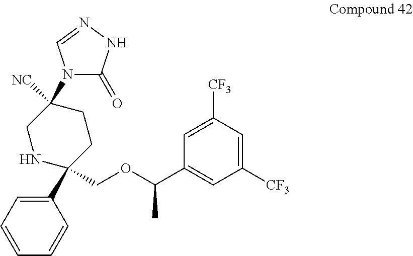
C1([CF3])=CC(C(OCC2(C3=CC=CC=C3)CCC(N3C(=O)NN=C3)([NC])CN2)C)=CC([CF3])=C1
